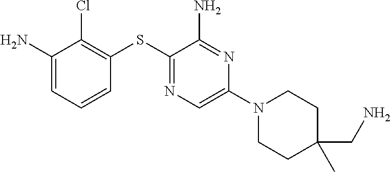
C1(N)=CC=CC(SC2=NC=C(N3CCC(CN)(C)CC3)N=C2N)=C1Cl
